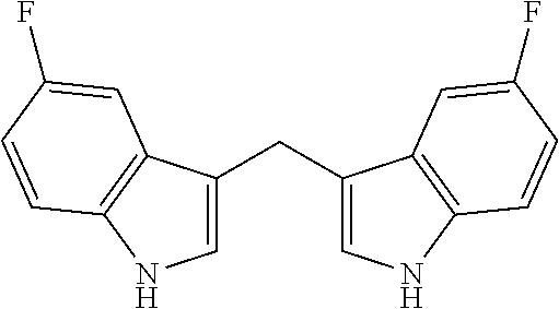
C1=C(CC2=CNC3=C2C=C(F)C=C3)C2=C(N1)C=CC(F)=C2
